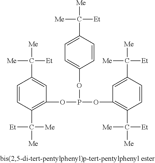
C1=CC(C([Me])([Et])[Me])=CC=C1OP(OC1=C(C([Et])([Me])[Me])C=CC(C([Et])([Me])[Me])=C1)OC1=C(C([Me])([Et])[Me])C=CC(C([Me])([Et])[Me])=C1
